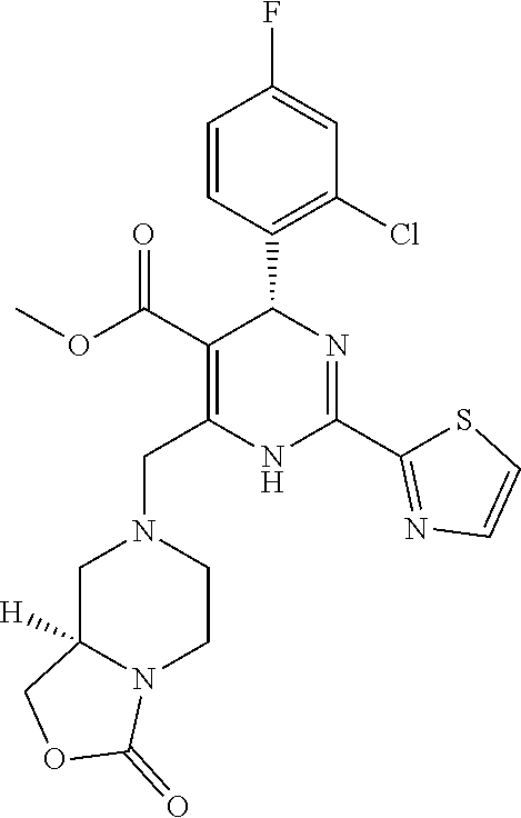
C1(Cl)=C(C2C(C(=O)OC)=C(CN3CC4([H])N(CC3)C(=O)OC4)NC(C3=NC=CS3)=N2)C=CC(F)=C1
